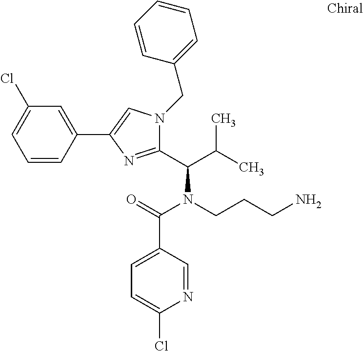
C1=CC(C2=CN(CC3=CC=CC=C3)C(C(C(C)C)N(CCCN)C(=O)C3=CC=C(Cl)N=C3)=N2)=CC(Cl)=C1
